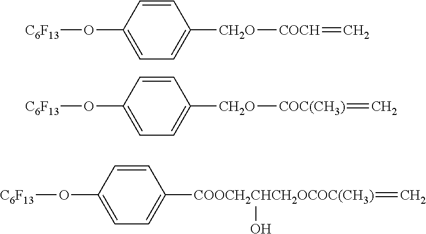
[C6F13]OC1=CC=C([CH2O][COCH]=C)C=C1.[C6F13]OC1=CC=C([CH2O][COC(CH3)]=C)C=C1.[C6F13]OC1=CC=C([COOCH2CHCH2OCOC(CH3)](=C)O)C=C1
